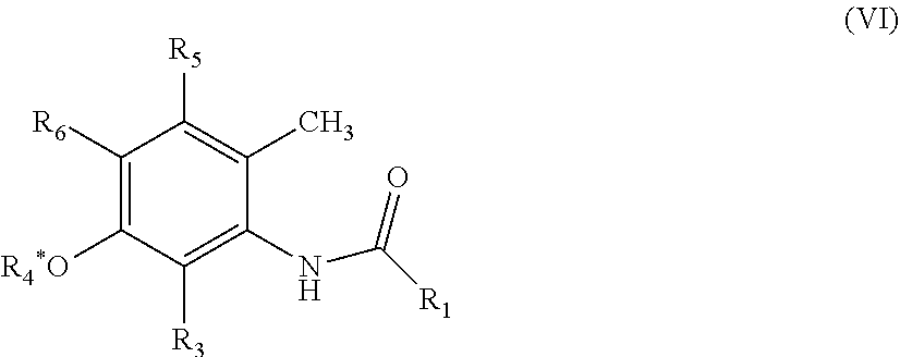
C1([R6])=C([R4*O])C([R3])=C(NC([R1])=O)C(C)=C1[R5]
